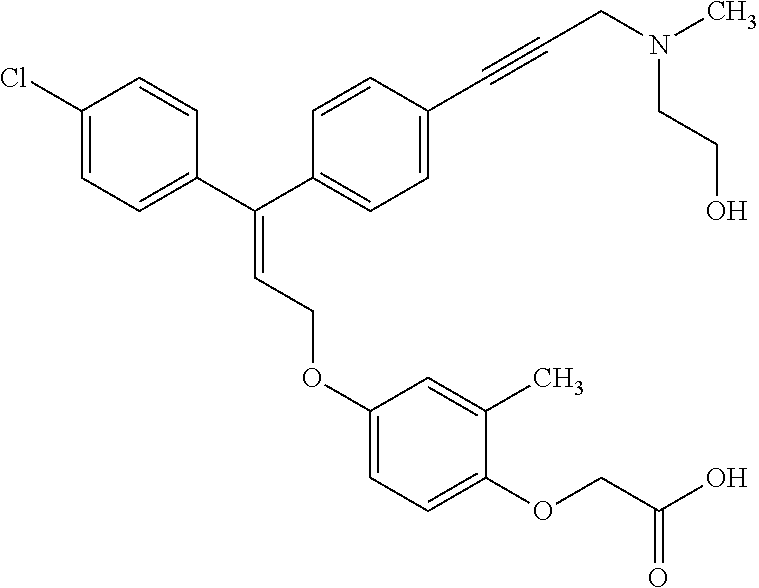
C(=C(C1=CC=C(Cl)C=C1)C1=CC=C(C#CCN(CCO)C)C=C1)COC1=CC=C(OCC(O)=O)C(C)=C1
